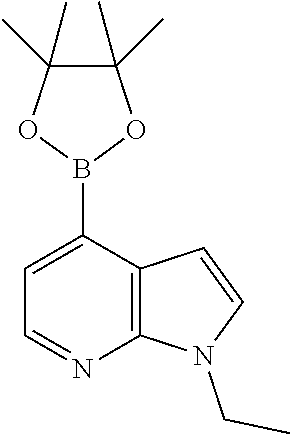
C1(B2OC(C)(C)C(C)(C)O2)=CC=NC2=C1C=CN2CC
